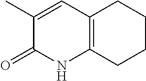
C1CCCC2=C1NC(=O)C(C)=C2
